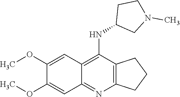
C12=C(N=C3C(=C1NC1CN(C)CC1)C=C(OC)C(OC)=C3)CCC2
